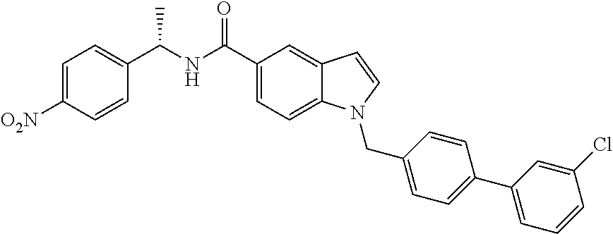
C1=C([O2N])C=CC(C(NC(C2=CC=C3C(=C2)C=CN3CC2=CC=C(C3=CC=CC(Cl)=C3)C=C2)=O)C)=C1
